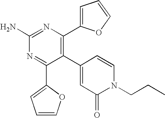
C1(C2=CC(=O)N(CCC)C=C2)=C(C2=CC=CO2)N=C(N)N=C1C1=CC=CO1
